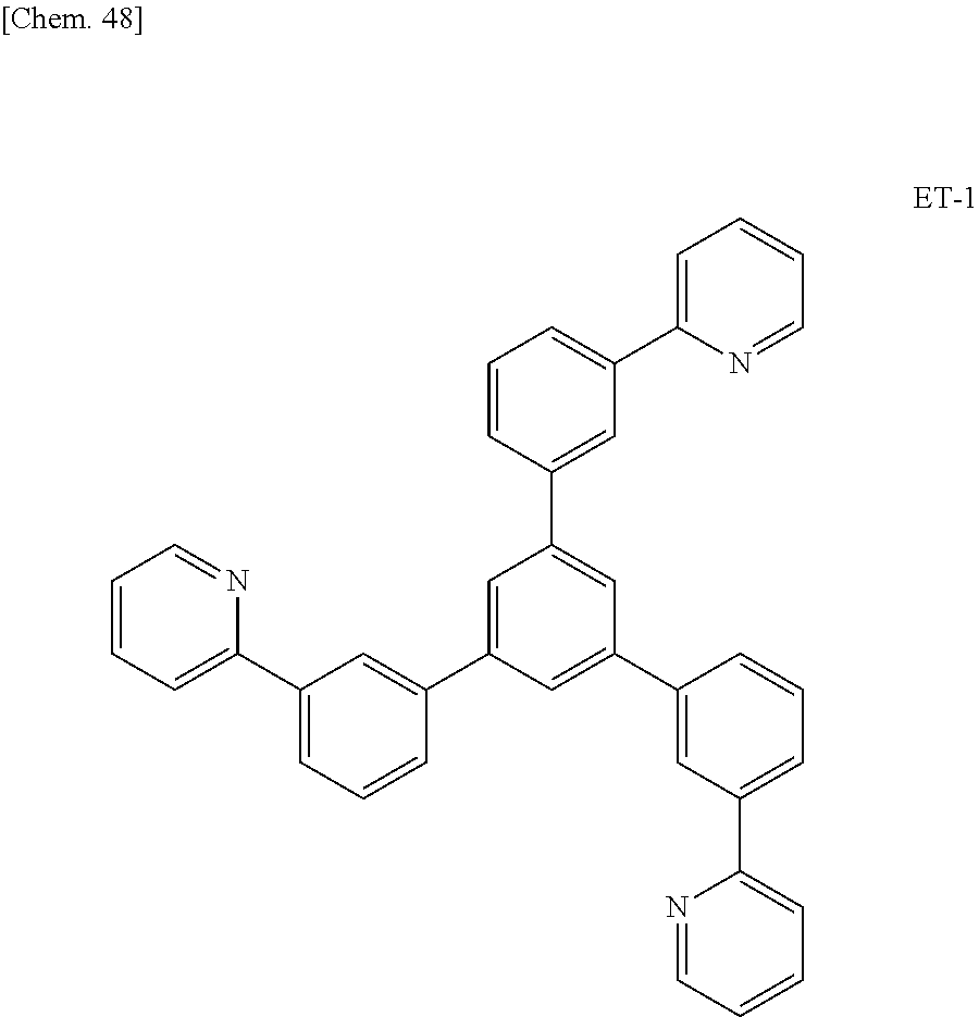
C1=CC=C(C2=CC=CC(C3=CC(C4=CC(C5=CC=CC=N5)=CC=C4)=CC(C4=CC(C5=CC=CC=N5)=CC=C4)=C3)=C2)N=C1
